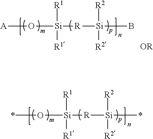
*O[Si]([R][Si](*)([R2])[R2])([R1])[R1].[A]O[Si]([R][Si](B)([R2])[R2])([R1])[R1]
